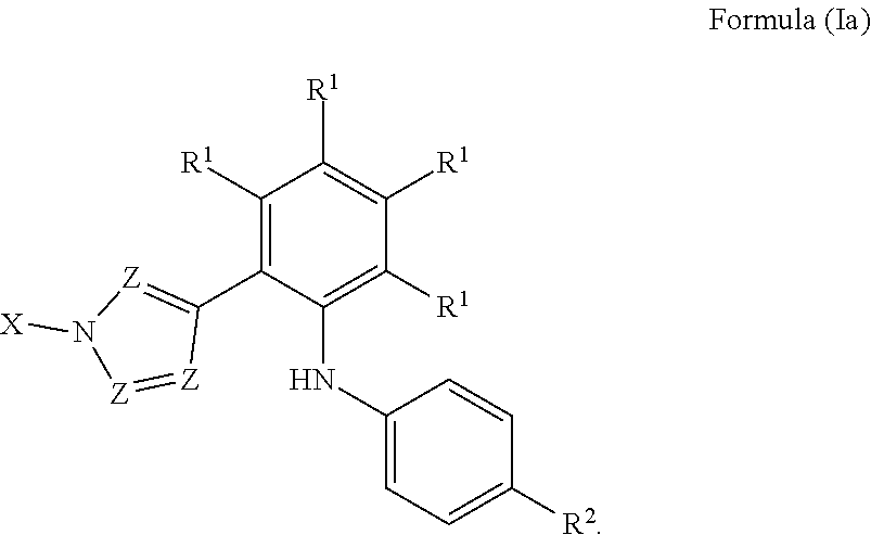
C1([R1])=C(C2=[Z]N([X])[Z]=[Z]2)C(NC2=CC=C([R2])C=C2)=C([R1])C([R1])=C1[R1]
